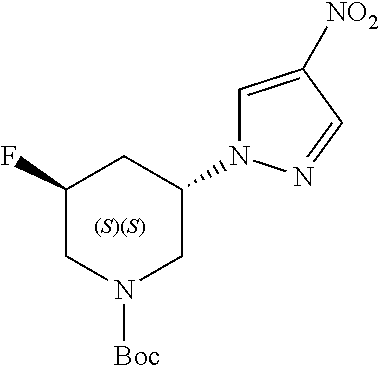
C1(F)CN([Boc])CC(N2C=C([NO2])C=N2)C1.[(S)(S)]
